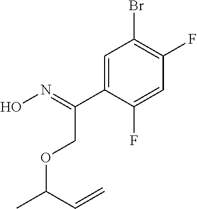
O(C(C=C)C)CC(C1=CC(Br)=C(F)C=C1F)=NO
